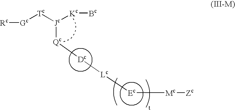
[Dc]([Lc][Ec][Mc][Zc])[Qc][Jc]([Tc][Gc][Rc])[Kc][Bc]
